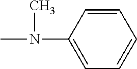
CN(C1=CC=CC=C1)C
